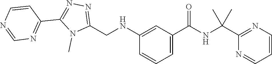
C(C1=NC=CC=N1)(NC(C1=CC=CC(NCC2=NN=C(C3=NC=NC=C3)N2C)=C1)=O)(C)C
